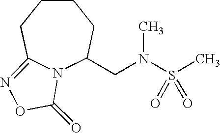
N12C(CN(S(C)(=O)=O)C)CCCCC1=NOC2=O
